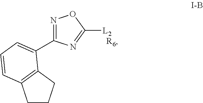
[R6].N1=C(C2=CC=CC3=C2CCC3)N=C([L2])O1
